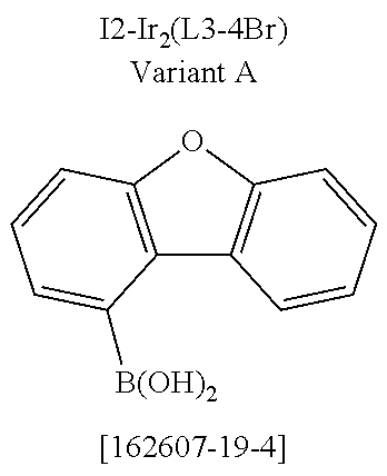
C12=C(OC3=C1C=CC=C3)C=CC=C2[B(OH)2]
